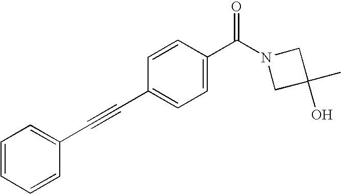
C1=CC=CC(C#CC2=CC=C(C(N3CC(O)(C)C3)=O)C=C2)=C1
